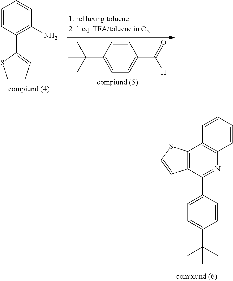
C1=CC(C(C)(C)C)=CC=C1C(=O)[H].C1=CC(C2=CC=CS2)=C(N)C=C1.C1(C2=NC3=C(C4=C2C=CS4)C=CC=C3)=CC=C(C(C)(C)C)C=C1
